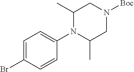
C1=C(Br)C=CC(N2C(C)CN([Boc])CC2C)=C1
